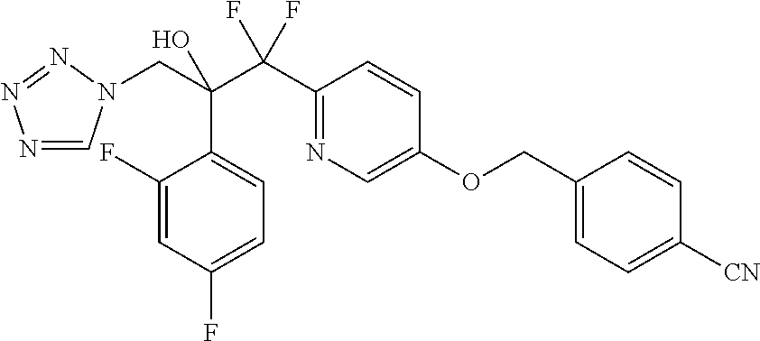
N1=CN(CC(C(C2=NC=C(OCC3=CC=C([CN])C=C3)C=C2)(F)F)(O)C2=CC=C(F)C=C2F)N=N1
